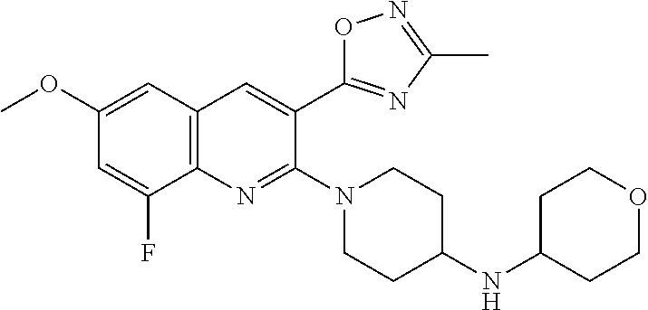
C1(OC)=CC2=C(C(F)=C1)N=C(N1CCC(NC3CCOCC3)CC1)C(C1=NC(C)=NO1)=C2
